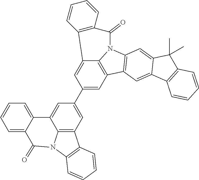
C12=CC(C3=CC4=C5C(=C3)C3=CC=CC=C3C(=O)N5C3=C4C=CC=C3)=CC3=C1N(C1=C3C=C3C(=C1)C(C)(C)C1=C3C=CC=C1)C(=O)C1=C2C=CC=C1
